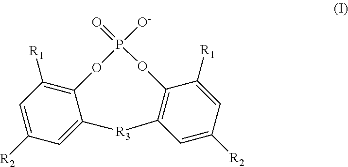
C12=CC([R2])=CC([R1])=C1OP(=O)([O-])OC1=C([R3]2)C=C([R2])C=C1[R1]
